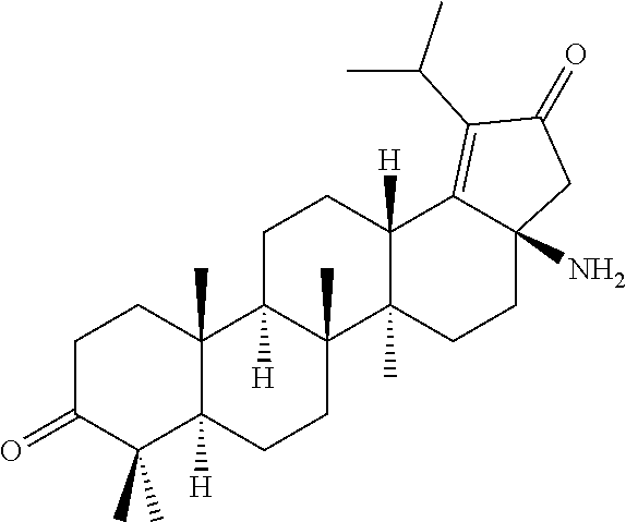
C1C(=O)C(C)(C)C2([H])C(C)(C1)C1([H])C(C)(CC2)C2(C)C([H])(CC1)C1=C(C(C)C)C(=O)CC1(N)CC2
